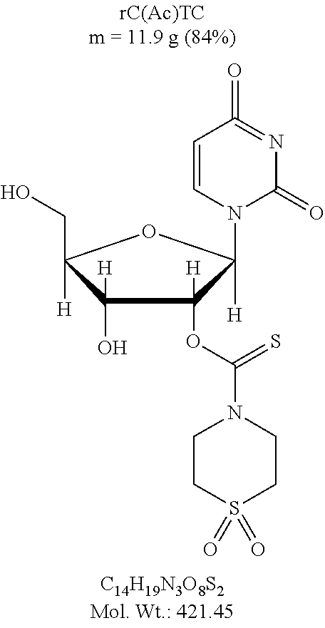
C1=CN(C2([H])C(OC(N3CCS(=O)(=O)CC3)=S)([H])C(O)([H])C([H])(CO)O2)C(=O)N=C1=O
